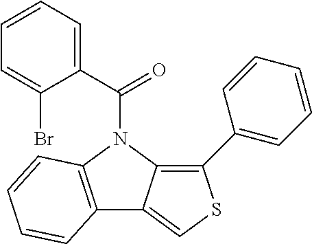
C12=C(N(C(C3=CC=CC=C3Br)=O)C3=C(C4=CC=CC=C4)SC=C13)C=CC=C2
